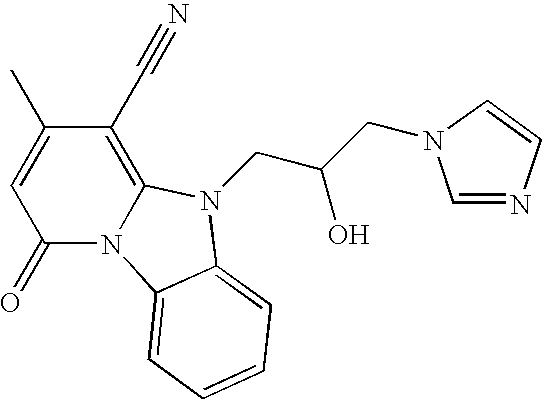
C1(=O)N2C(=C(C#N)C(C)=C1)N(CC(CN1C=NC=C1)O)C1=CC=CC=C21
